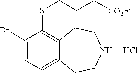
C1(Br)=CC=C2C(=C1SCCC[CO2Et])CCNCC2.Cl
